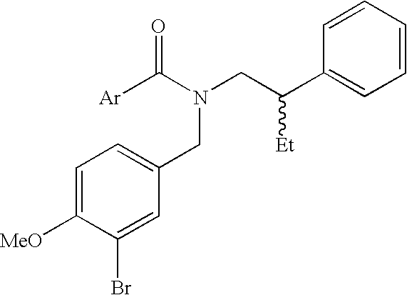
C1=C([MeO])C(Br)=CC(CN(C([Ar])=O)CC(C2=CC=CC=C2)[Et])=C1
